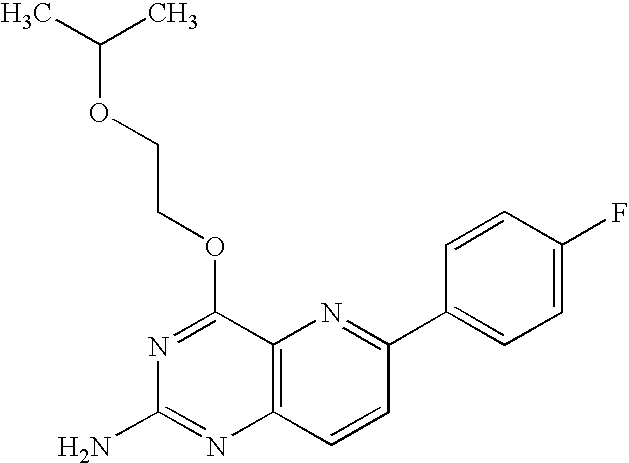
C12=C(C=CC(C3=CC=C(F)C=C3)=N1)N=C(N)N=C2OCCOC(C)C
